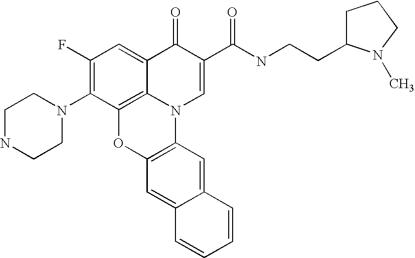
C1(F)=C(N2CCNCC2)C2=C3C(=C1)C(=O)C(C(NCCC1CCCN1C)=O)=CN3C1=C(O2)C=C2C(=C1)C=CC=C2
